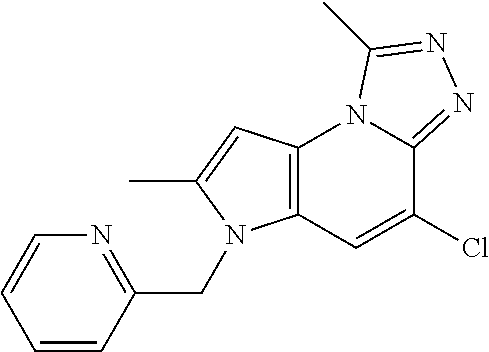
C12=C(C=C(Cl)C3=NN=C(C)N13)N(CC1=NC=CC=C1)C(C)=C2
